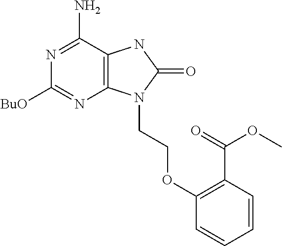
N1=C(N)C2=C(N=C1[BuO])N(CCOC1=C(C(=O)OC)C=CC=C1)C(=O)N2
